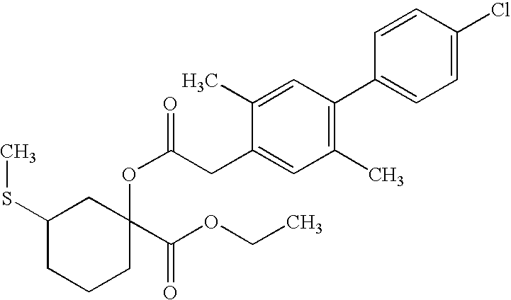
C1(SC)CCCC(OC(=O)CC2=CC(C)=C(C3=CC=C(Cl)C=C3)C=C2C)(C(OCC)=O)C1
